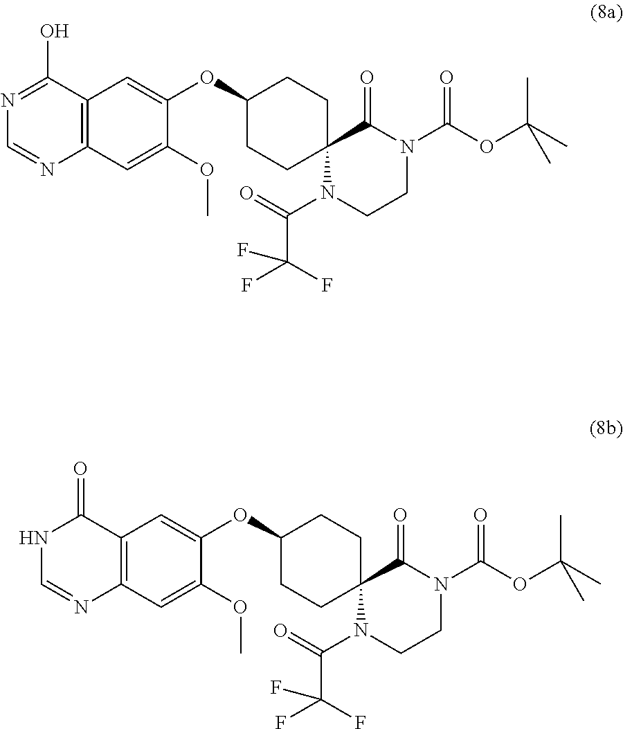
OC1=NC=NC2=C1C=C(OC1CCC3(CC1)N(C(C(F)(F)F)=O)CCN(C(OC(C)(C)C)=O)C3=O)C(OC)=C2.O=C1NC=NC2=C1C=C(OC1CCC3(CC1)N(C(C(F)(F)F)=O)CCN(C(OC(C)(C)C)=O)C3=O)C(OC)=C2
